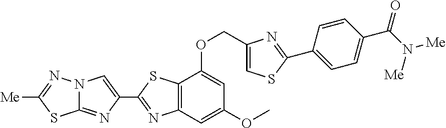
C12=NC(C3=NC4=C(S3)C(OCC3=CSC(C5=CC=C(C(N([Me])[Me])=O)C=C5)=N3)=CC(OC)=C4)=CN1N=C([Me])S2
